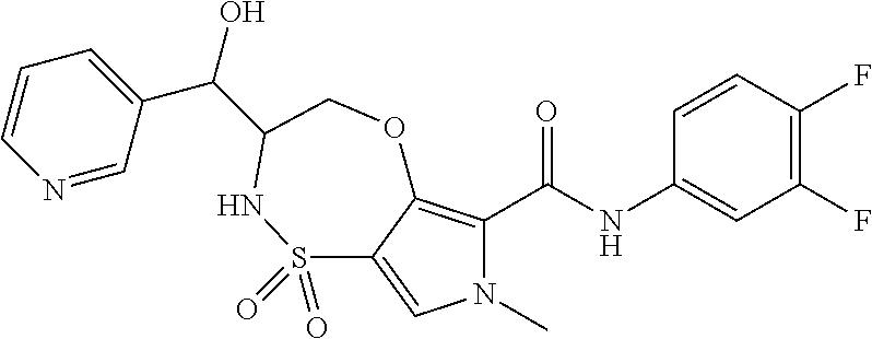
C1=CC(F)=C(F)C=C1NC(=O)C1=C2C(=CN1C)S(=O)(=O)NC(C(O)C1=CC=CN=C1)CO2
